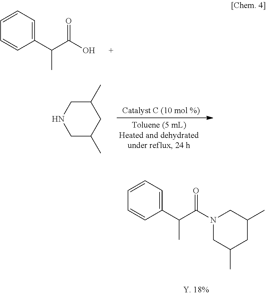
C1=CC=C(C(C(N2CC(C)CC(C)C2)=O)C)C=C1.C1=CC=C(C(C(O)=O)C)C=C1.C1C(C)CC(C)CN1
